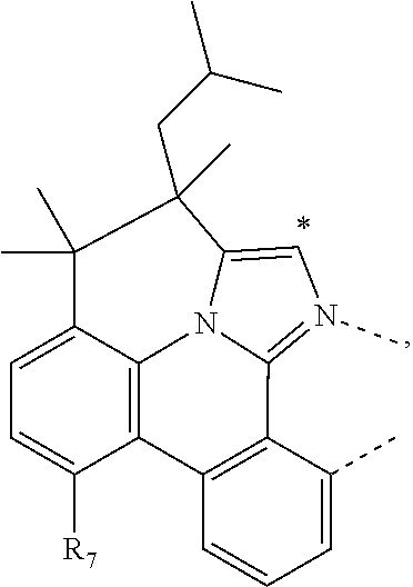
C12=C(C=CC=C1C)C1=C3N4C2=N(C)C=C4C(C)(CC(C)C)C(C)(C)C3=CC=C1[R7]
